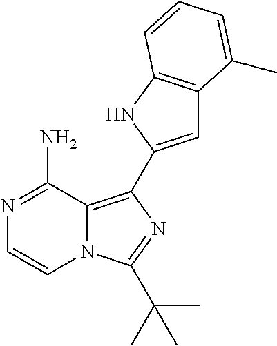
N12C(=C(C3=CC4=C(N3)C=CC=C4C)N=C1C(C)(C)C)C(N)=NC=C2
